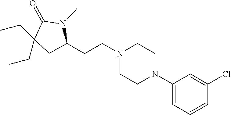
C1(N2CCN(CCC3CC(CC)(CC)C(=O)N3C)CC2)=CC=CC(Cl)=C1
